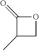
C1(=O)C(C)CO1
